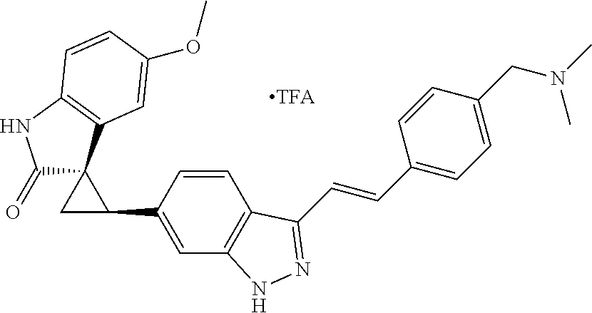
C1(=O)C2(CC2C2=CC3=C(C=C2)C(C=CC2=CC=C(CN(C)C)C=C2)=NN3)C2=C(N1)C=CC(OC)=C2
